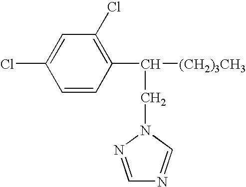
C1(Cl)=C(C([(CH2)3CH3])CN2C=NC=N2)C=CC(Cl)=C1
